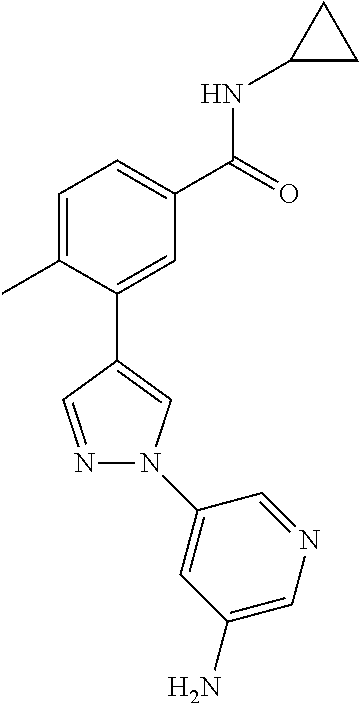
C1=C(C)C(C2=CN(C3=CC(N)=CN=C3)N=C2)=CC(C(=O)NC2CC2)=C1
